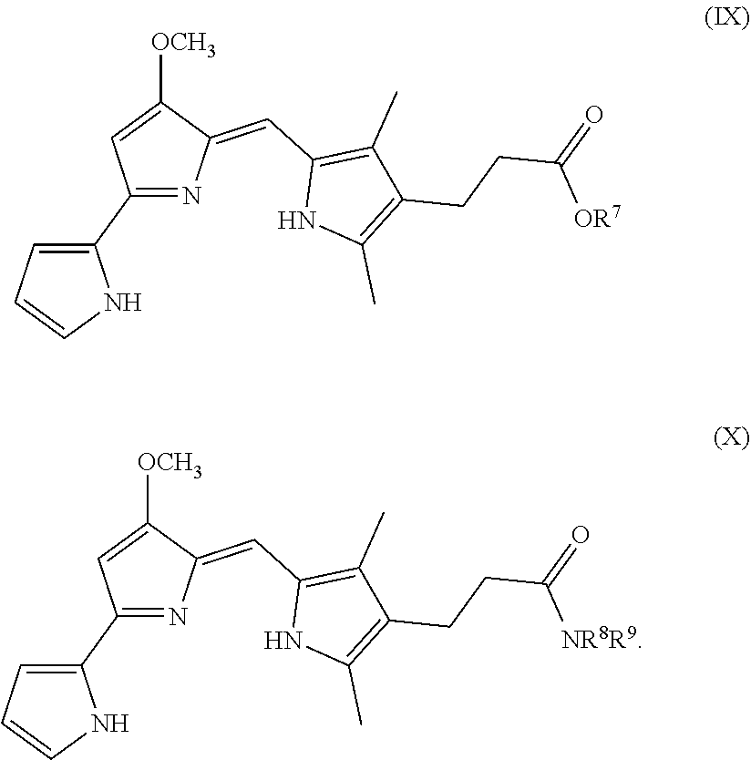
C1(C2=CC=CN2)=NC(=CC2=C(C)C(CCC(=O)[OR7])=C(C)N2)C([OCH3])=C1.C1(C2=CC=CN2)=NC(=CC2=C(C)C(CCC(=O)[NR8R9])=C(C)N2)C([OCH3])=C1
